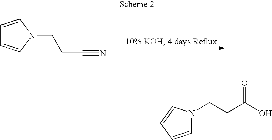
C1=CN(CCC#N)C=C1.C1=CC=CN1CCC(O)=O
